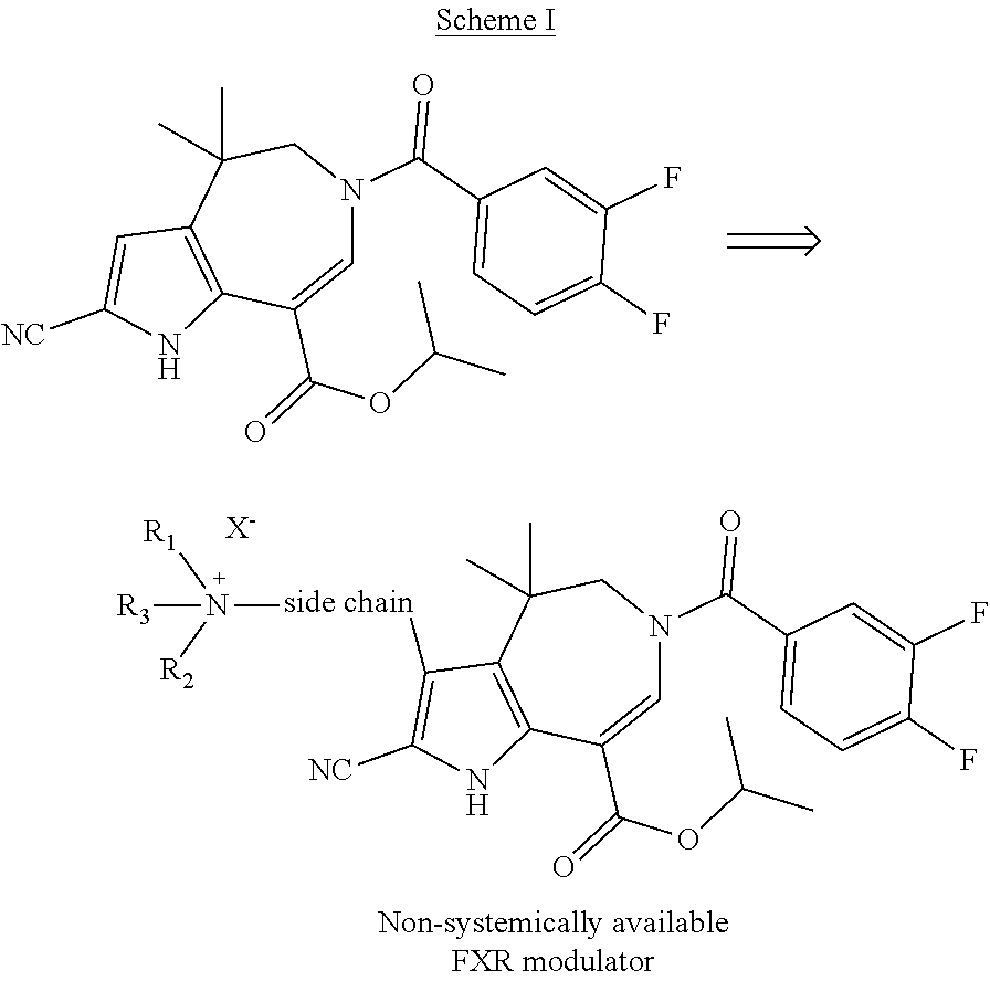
C1=C(C(=O)OC(C)C)C2=C(C(C)(C)CN1C(=O)C1=CC=C(F)C(F)=C1)C=C([NC])N2.C1=C(C(=O)OC(C)C)C2=C(C(C)(C)CN1C(=O)C1=CC=C(F)C(F)=C1)C([side chain]N([R3])([R1])[R2])=C([NC])N2.[X-]
